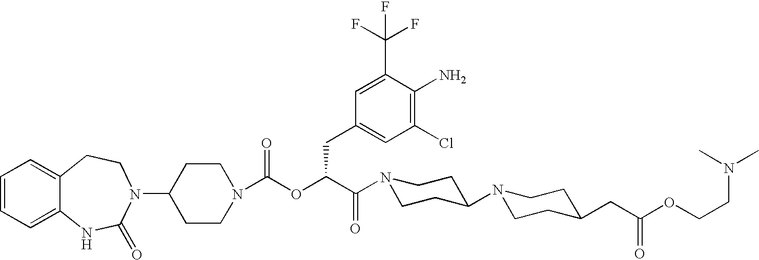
C1(N2C(=O)NC3=CC=CC=C3CC2)CCN(C(OC(C(N2CCC(N3CCC(CC(OCCN(C)C)=O)CC3)CC2)=O)CC2=CC(Cl)=C(N)C(C(F)(F)F)=C2)=O)CC1
